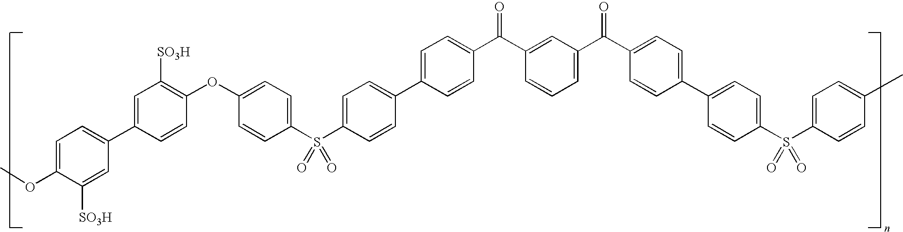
C1=C(OC)C([SO3H])=CC(C2=CC([SO3H])=C(OC3=CC=C(S(C4=CC=C(C5=CC=C(C(=O)C6=CC(C(=O)C7=CC=C(C8=CC=C(S(C9=CC=C(C)C=C9)(=O)=O)C=C8)C=C7)=CC=C6)C=C5)C=C4)(=O)=O)C=C3)C=C2)=C1
